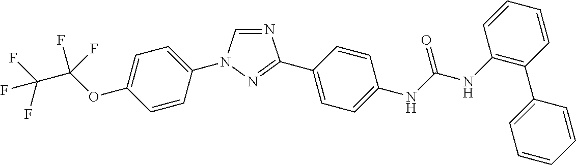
C1=C(N2C=NC(C3=CC=C(NC(NC4=C(C5=CC=CC=C5)C=CC=C4)=O)C=C3)=N2)C=CC(OC(C(F)(F)F)(F)F)=C1
